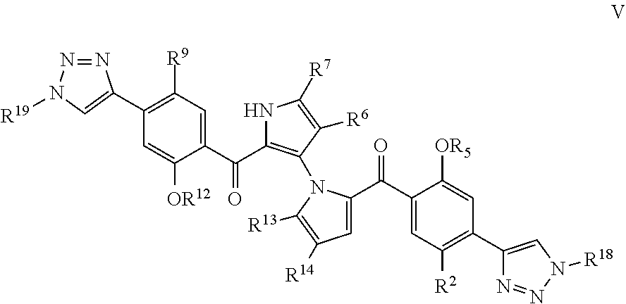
C1(C2=CN([R19])N=N2)=C([R9])C=C(C(=O)C2=C(N3C(C(C4=CC([R2])=C(C5=CN([R18])N=N5)C=C4[OR5])=O)=CC([R14])=C3[R13])C([R6])=C([R7])N2)C([OR12])=C1
